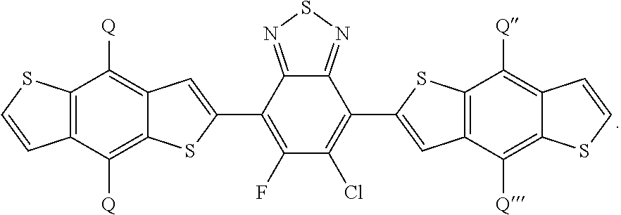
C12=NSN=C1C(C1=CC3=C(S1)C([Q])=C1C(=C3[Q])SC=C1)=C(Cl)C(F)=C2C1=CC2=C([Q])C3=C(C([Q])=C2S1)C=CS3
